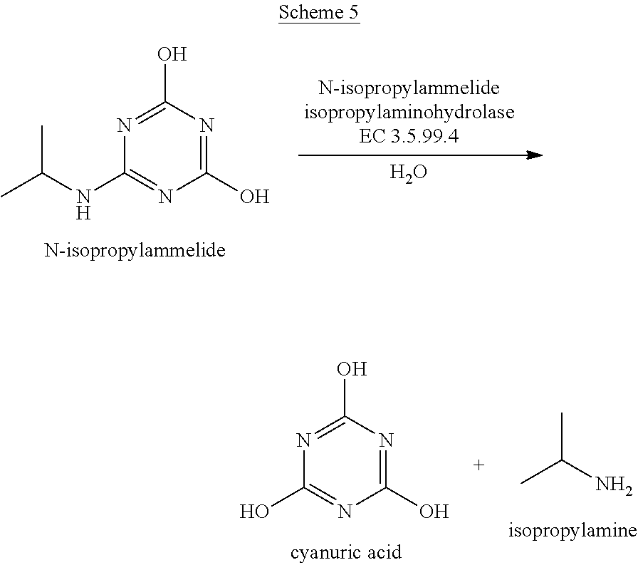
N1=C(O)N=C(O)N=C1NC(C)C.O.N1=C(O)N=C(O)N=C1O.CC(N)C
